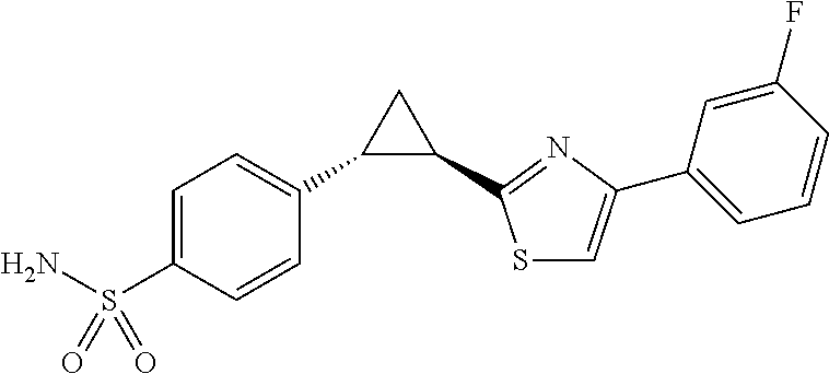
C1=C(S(N)(=O)=O)C=CC(C2C(C3=NC(C4=CC=CC(F)=C4)=CS3)C2)=C1
